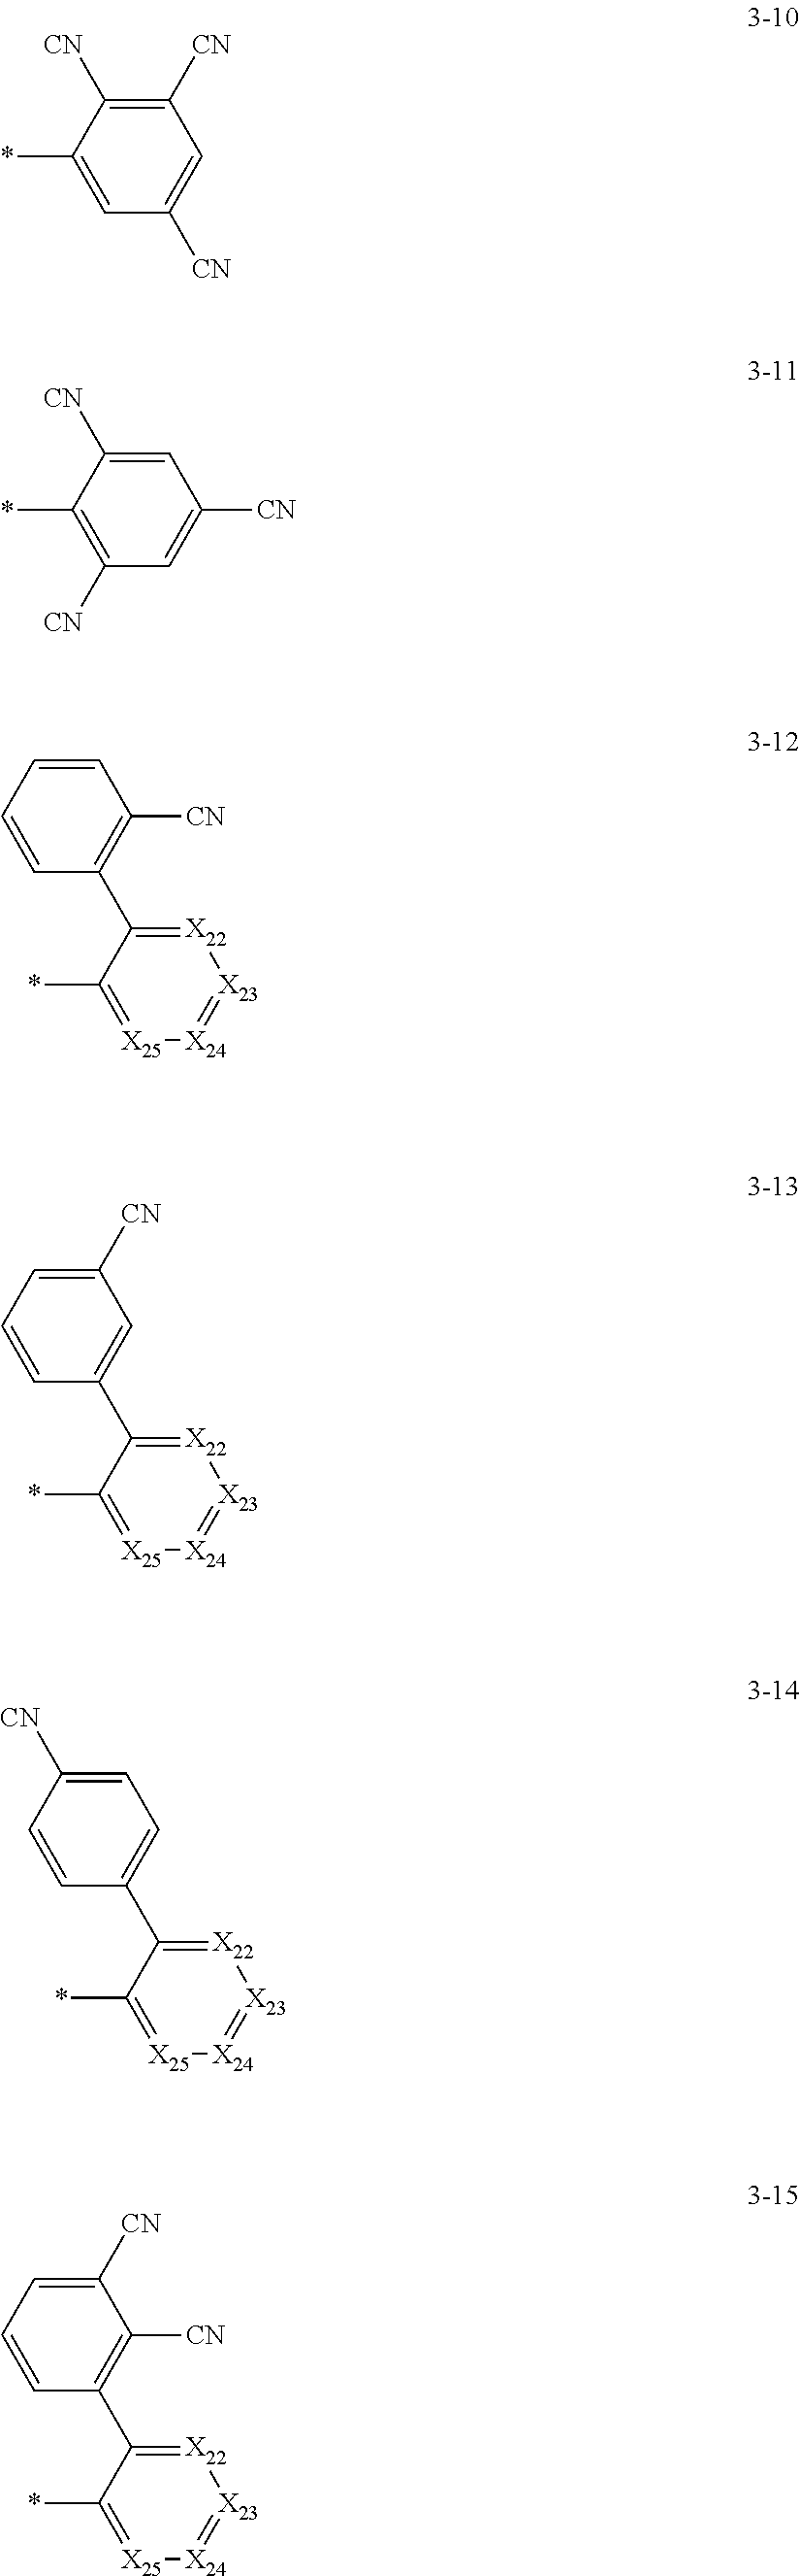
C1(*)=CC([CN])=CC([CN])=C1[CN].C1(*)=C([CN])C=C([CN])C=C1[CN].C1=CC(C2=[X22][X23]=[X24][X25]=C2*)=C([CN])C=C1.C1=CC(C2=[X22][X23]=[X24][X25]=C2*)=CC([CN])=C1.C1=CC(C2=[X22][X23]=[X24][X25]=C2*)=CC=C1[CN].C1=CC(C2=[X22][X23]=[X24][X25]=C2*)=C([CN])C([CN])=C1
